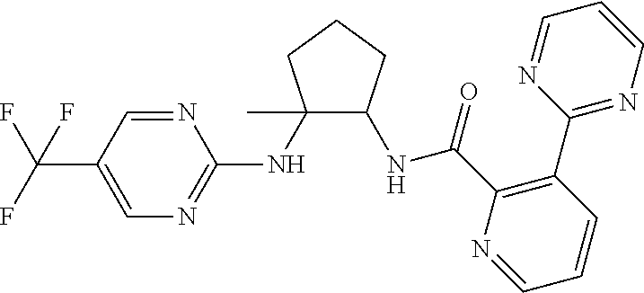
C1(NC2=NC=C(C(F)(F)F)C=N2)(C)C(NC(C2=C(C3=NC=CC=N3)C=CC=N2)=O)CCC1
